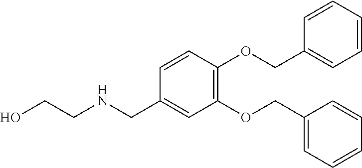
OCCNCC1=CC(OCC2=CC=CC=C2)=C(OCC2=CC=CC=C2)C=C1
